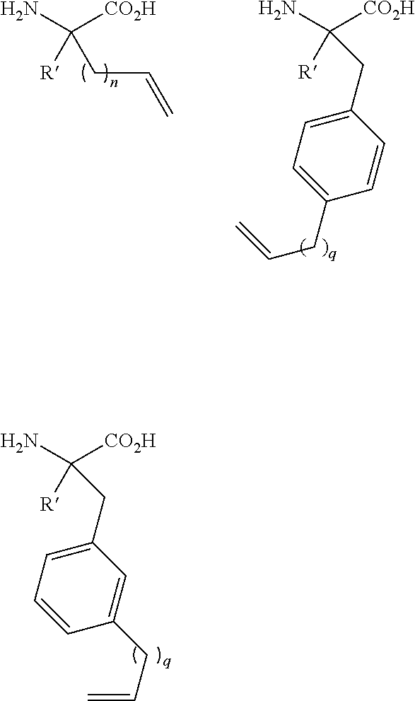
C([CO2H])(N)([R])CC1=CC=CC(CC=C)=C1.C([CO2H])(N)([R])CC=C.C([CO2H])(N)([R])CC1=CC=C(CC=C)C=C1
